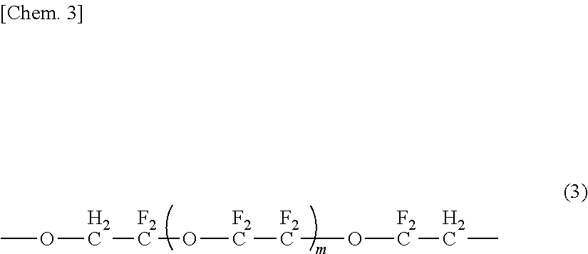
O(C[F2C]O[F2C][F2C]O[F2C]CC)C
